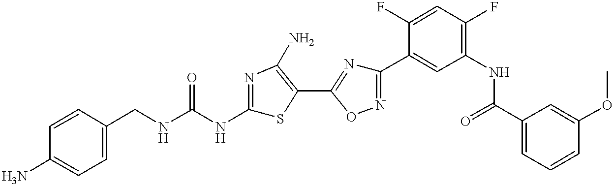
C1(CNC(NC2=NC(N)=C(C3=NC(C4=CC(NC(C5=CC=CC(OC)=C5)=O)=C(F)C=C4F)=NO3)S2)=O)=CC=C(N)C=C1
